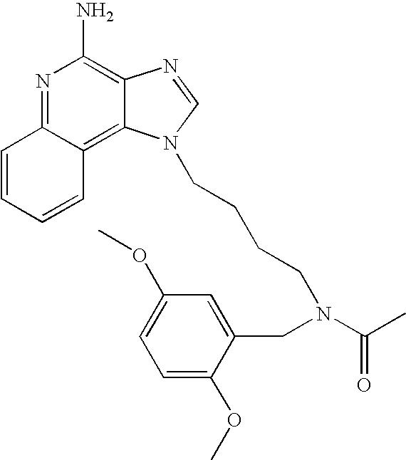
N1=C2C(=C3C(=C1N)N=CN3CCCCN(C(C)=O)CC1=CC(OC)=CC=C1OC)C=CC=C2
